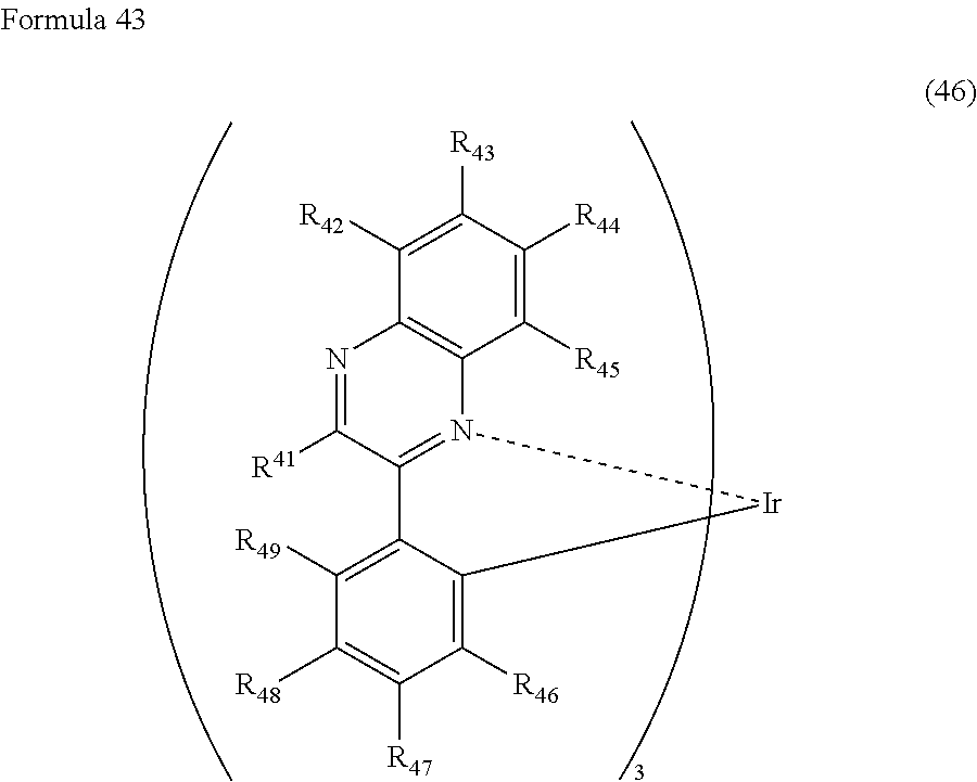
C1([R43])=C([R42])C2=C(C([R45])=C1[R44])N1=C(C([R41])=N2)C2=C([R49])C([R48])=C([R47])C([R46])=C2[Ir]1
